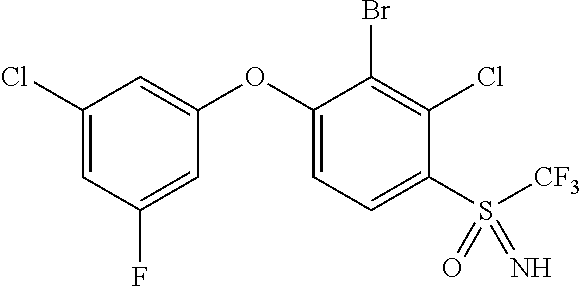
C1(Cl)=CC(F)=CC(OC2=CC=C(S([CF3])(=N)=O)C(Cl)=C2Br)=C1
